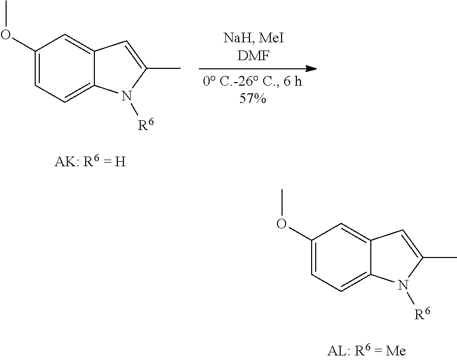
C1(OC)=CC=C2C(=C1)C=C(C)N2[R6].C1(OC)=CC=C2C(=C1)C=C(C)N2[R6]
